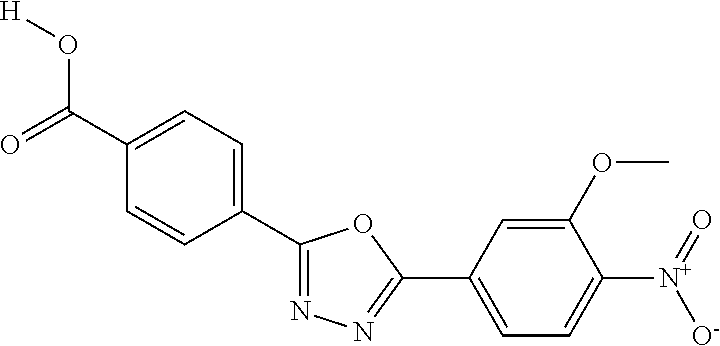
O=C(C1=CC=C(C2=NN=C(C3=CC=C([N+](=O)[O-])C(OC)=C3)O2)C=C1)O[H]
